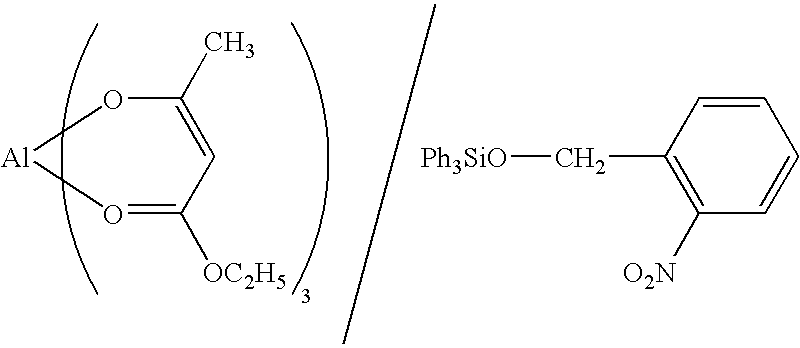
O1=C([OC2H5])C=C(C)O[Al]1.C1([O2N])=C(C[Ph3SiO])C=CC=C1
